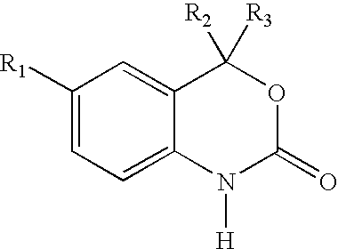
C1([R1])=CC=C2C(=C1)C([R2])([R3])OC(=O)N2[H]
